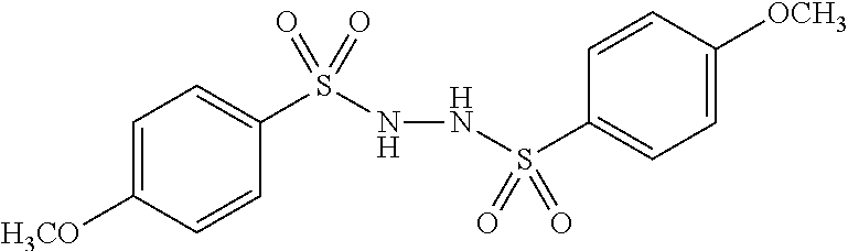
C1=C([H3CO])C=CC(S(NNS(C2=CC=C([OCH3])C=C2)(=O)=O)(=O)=O)=C1
